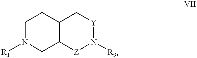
C1N([R1])CC2C(C1)C[Y]N([R9])[Z]2
